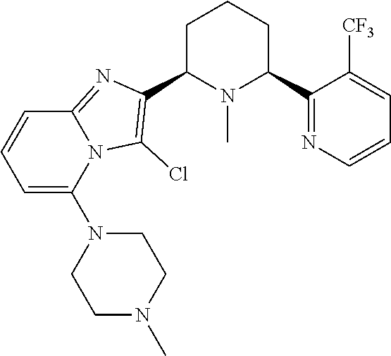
C1C(C2=C(Cl)N3C(=N2)C=CC=C3N2CCN(C)CC2)N(C)C(C2=NC=CC=C2[CF3])CC1
